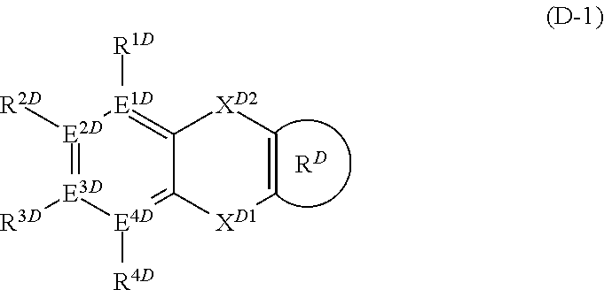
[E2D]1([R2D])=[E3D]([R3D])[E4D]([R4D])=C2C(=[E1D]1[R1D])[XD2]C=C[XD1]2.[RD]
